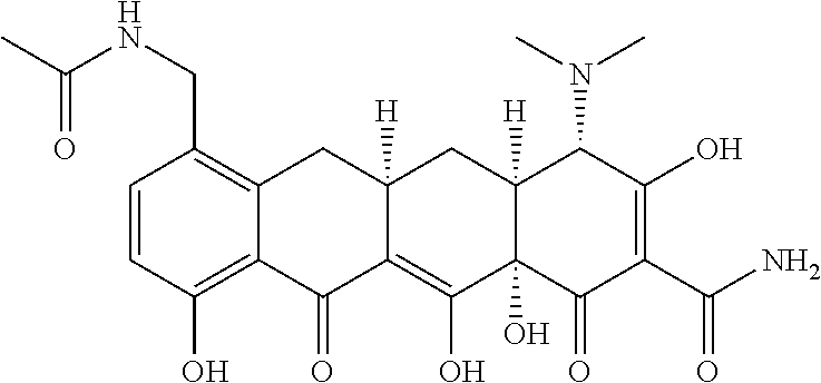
C1=CC(O)=C2C(=C1CNC(C)=O)CC1([H])C(=C(O)C3(O)C([H])(C1)C(N(C)C)C(O)=C(C(N)=O)C3=O)C2=O
